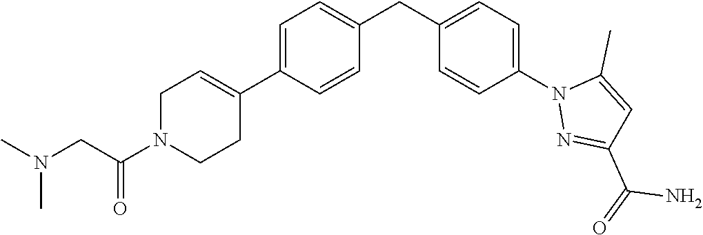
C1N(C(CN(C)C)=O)CCC(C2=CC=C(CC3=CC=C(N4N=C(C(=O)N)C=C4C)C=C3)C=C2)=C1
